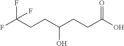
FC(CCC(CCC(O)=O)O)(F)F
